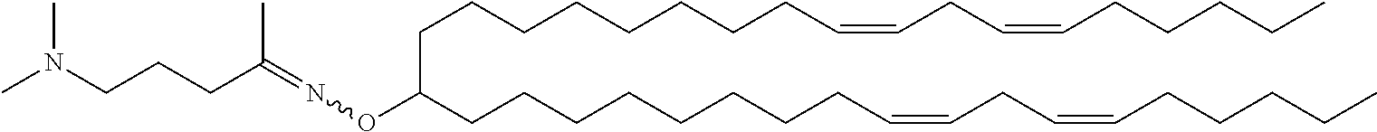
N(OC(CCCCCCCCC=CCC=CCCCCC)CCCCCCCCC=CCC=CCCCCC)=C(C)CCCN(C)C
